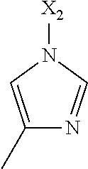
C1(C)=CN([X2])C=N1
